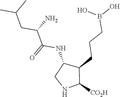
C1(CCCB(O)O)C(NC(C(CC(C)C)N)=O)CNC1[CO2H]
